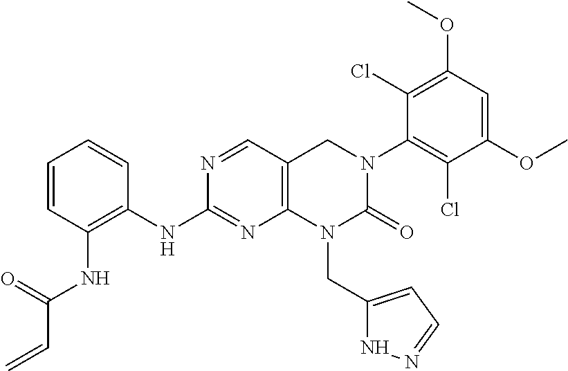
N(C1=NC2=C(C=N1)CN(C1=C(Cl)C(OC)=CC(OC)=C1Cl)C(=O)N2CC1=CC=NN1)C1=C(NC(C=C)=O)C=CC=C1
